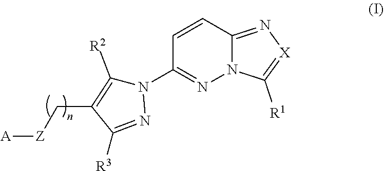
C1=CC2=N[X]=C([R1])N2N=C1N1C([R2])=C(C[Z][A])C([R3])=N1
